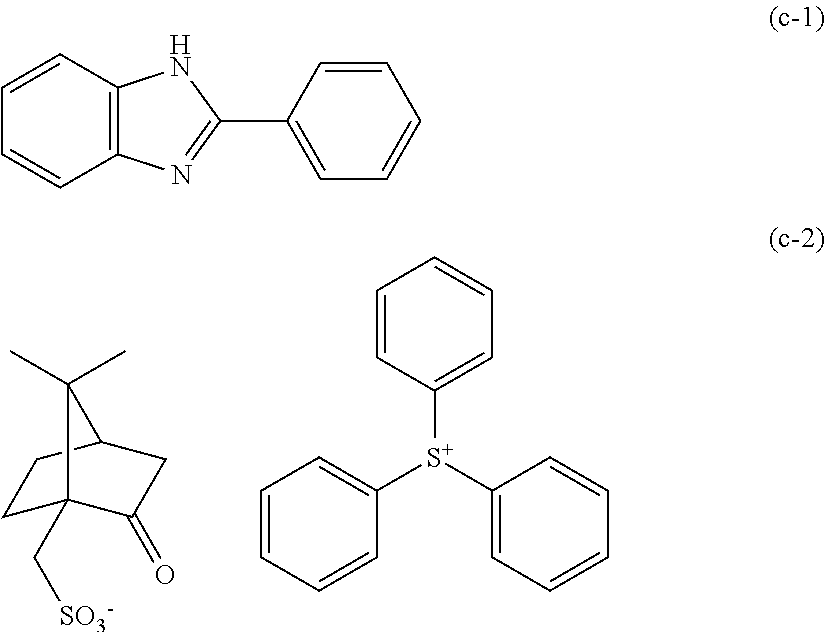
C1C2(C[SO3-])C(=O)CC(C1)C2(C)C.[S+](C1=CC=CC=C1)(C1=CC=CC=C1)C1=CC=CC=C1.C1=CC2=C(C=C1)N=C(C1=CC=CC=C1)N2
